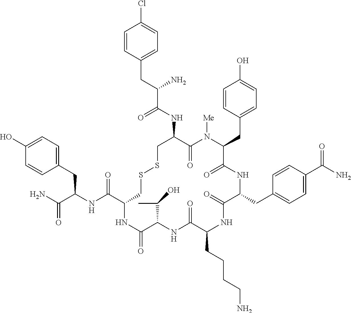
C1=C(O)C=CC(CC(NC(C2CSSCC(NC(C(CC3=CC=C(Cl)C=C3)N)=O)C(=O)N([Me])C(CC3=CC=C(O)C=C3)C(=O)NC(CC3=CC=C(C(N)=O)C=C3)C(=O)NC(CCCCN)C(=O)NC(C(C)O)C(=O)N2)=O)C(N)=O)=C1
